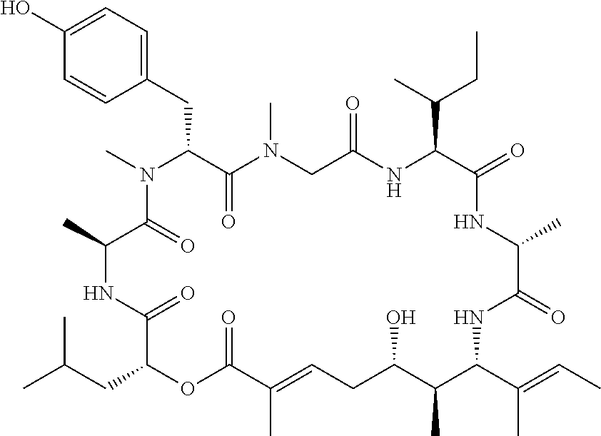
C1(O)=CC=C(CC2C(=O)N(C)CC(=O)NC(C(C)CC)C(=O)NC(C)C(=O)NC(C(C)=CC)C(C)C(O)CC=C(C)C(=O)OC(CC(C)C)C(=O)NC(C)C(=O)N2C)C=C1
